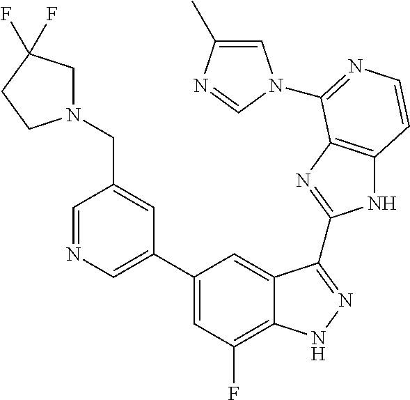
C1=C(C2=CC(F)=C3C(=C2)C(C2=NC4=C(N2)C=CN=C4N2C=C(C)N=C2)=NN3)C=C(CN2CC(F)(F)CC2)C=N1
